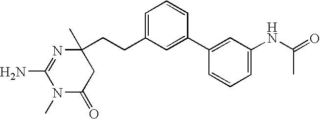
N1(C)C(=O)CC(C)(CCC2=CC=CC(C3=CC(NC(=O)C)=CC=C3)=C2)N=C1N
